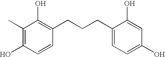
C1(C)=C(O)C=CC(CCCC2=CC=C(O)C=C2O)=C1O
